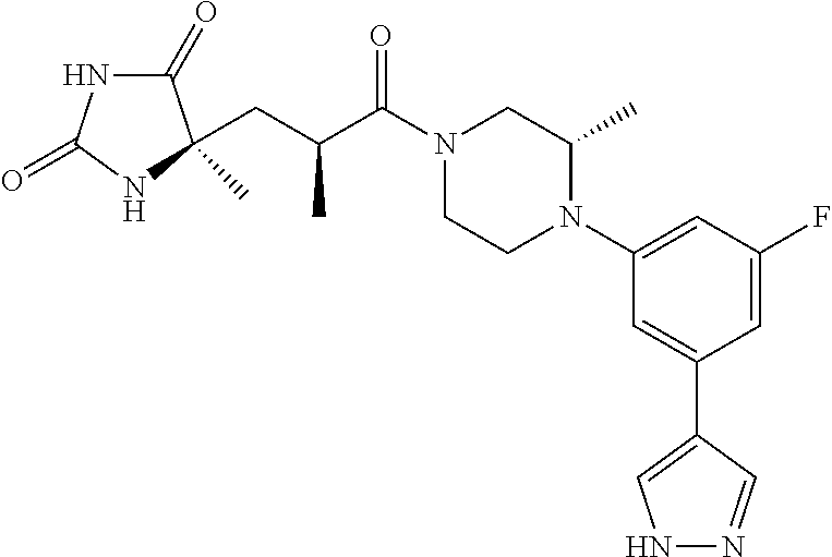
C1(=O)NC(=O)NC1(C)CC(C(N1CCN(C2=CC(F)=CC(C3=CNN=C3)=C2)C(C)C1)=O)C
